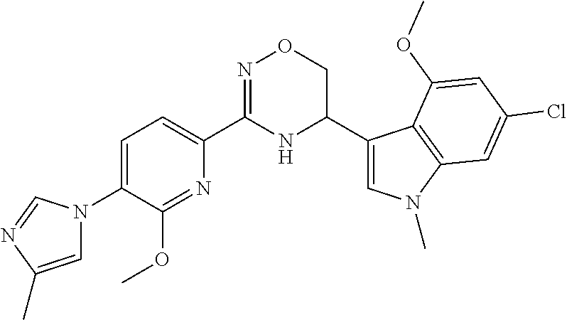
C1=C(N2C=C(C)N=C2)C(OC)=NC(C2=NOCC(C3=CN(C)C4=C3C(OC)=CC(Cl)=C4)N2)=C1
